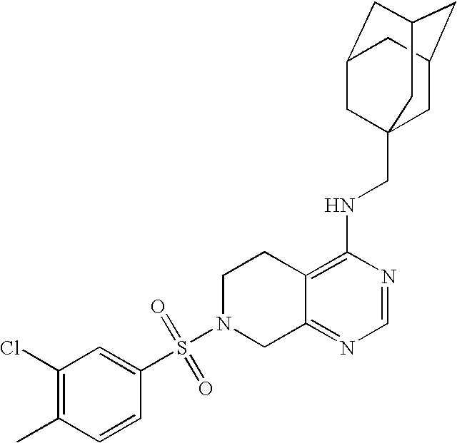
C12=C(NCC34CC5CC(CC(C3)C5)C4)N=CN=C1CN(S(=O)(=O)C1=CC(Cl)=C(C)C=C1)CC2
